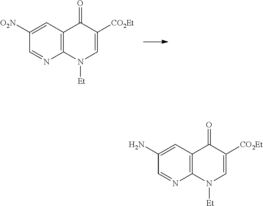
C1([O2N])=CC2=C(N=C1)N([Et])C=C([CO2Et])C2=O.C1(N)=CC2=C(N=C1)N([Et])C=C([CO2Et])C2=O
